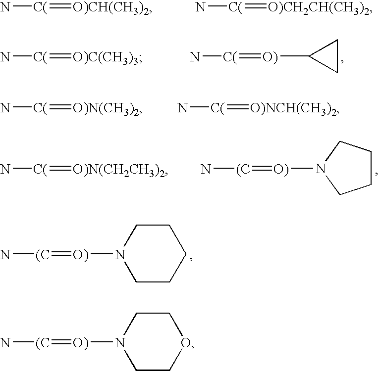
N[(C]=[O)]N1CCCCC1.N[(C]=[O)]N1CCOCC1.N[C(]=[O)CH(CH3)2].N[C(]=[O)CH2CH(CH3)2].N[C(]=[O)]C1CC1.N[C(]=[O)C(CH3)3].N[C(]=[O)N(CH3)2].N[C(]=[O)NCH(CH3)2].N[(C]=[O)]N1CCCC1.N[C(]=[O)N(CH2CH3)2]
